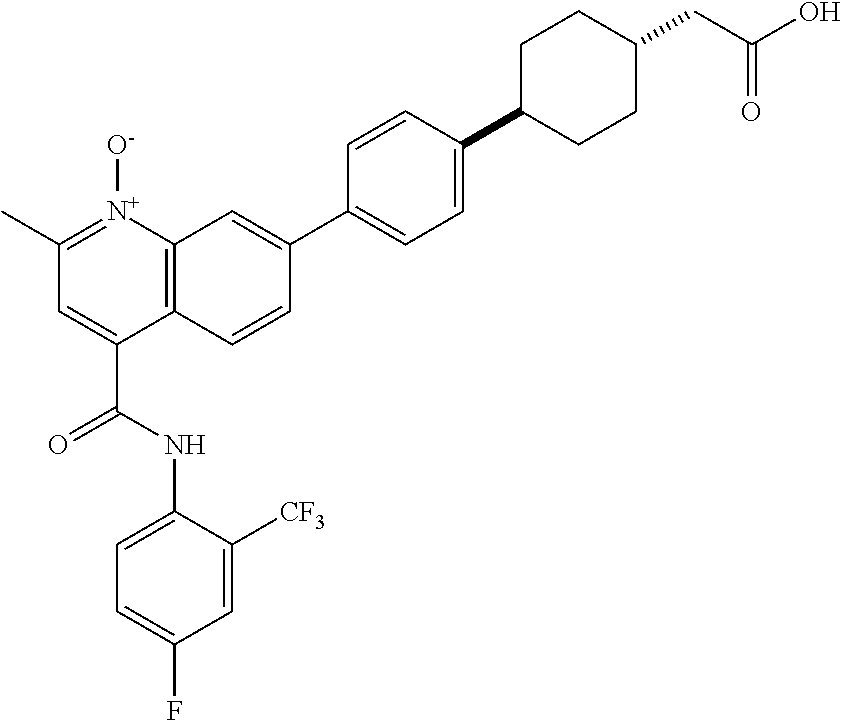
C1=C([CF3])C(NC(=O)C2=CC(C)=[N+]([O-])C3=C2C=CC(C2=CC=C(C4CCC(CC(O)=O)CC4)C=C2)=C3)=CC=C1F
